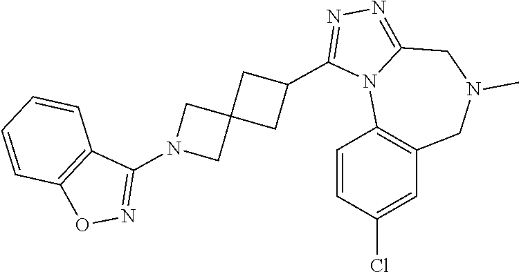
C1=CC(Cl)=CC2=C1N1C(=NN=C1C1CC3(C1)CN(C1=NOC4=C1C=CC=C4)C3)CN(C)C2
